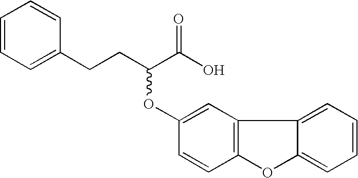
C1=CC=C(CCC(C(O)=O)OC2=CC3=C(C=C2)OC2=CC=CC=C32)C=C1
